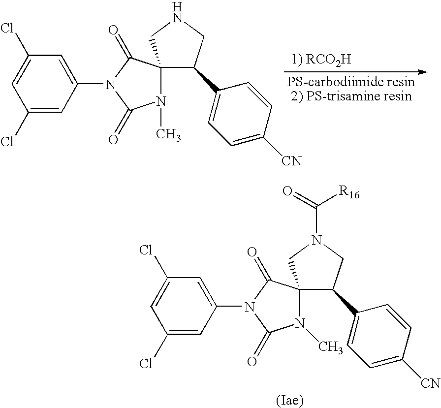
C1(Cl)=CC(N2C(=O)N(C)C3(C2=O)C(C2=CC=C([CN])C=C2)CNC3)=CC(Cl)=C1.C1(Cl)=CC(N2C(=O)N(C)C3(C2=O)C(C2=CC=C([CN])C=C2)CN(C([R16])=O)C3)=CC(Cl)=C1
